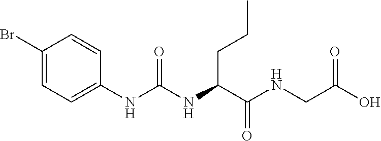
C1(Br)=CC=C(NC(NC(C(NCC(O)=O)=O)CCC)=O)C=C1
